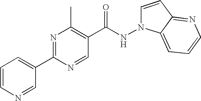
N1(NC(C2=C(C)N=C(C3=CC=CN=C3)N=C2)=O)C=CC2=NC=CC=C12
